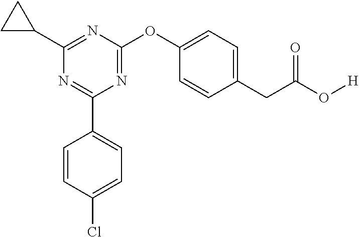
C1(C2=CC=C(Cl)C=C2)=NC(C2CC2)=NC(OC2=CC=C(CC(O[H])=O)C=C2)=N1
